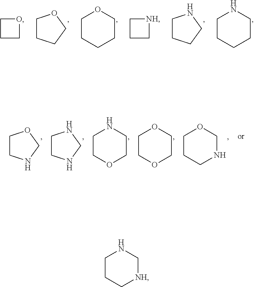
C1CC[NH]CN1.C1CCCO1.C1CCCCO1.C1CCCN1.C1CCCCN1.C1CCO1.C1CC[NH]1.C1CNCO1.C1COCCN1.C1CNCN1.C1COCCO1.C1CCNCO1
